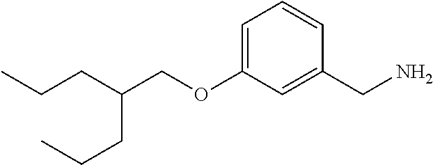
C(COC1=CC=CC(CN)=C1)(CCC)CCC
